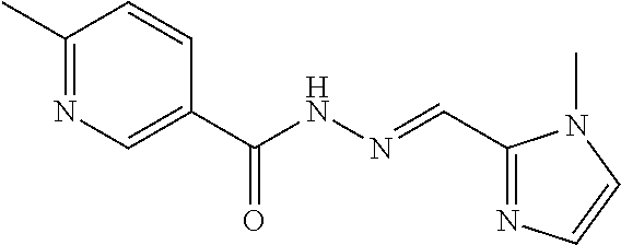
C1(C)=NC=C(C(NN=CC2=NC=CN2C)=O)C=C1
